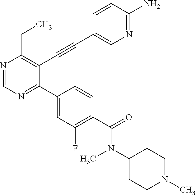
N1=CN=C(C2=CC(F)=C(C(N(C3CCN(C)CC3)C)=O)C=C2)C(C#CC2=CN=C(N)C=C2)=C1CC
